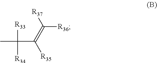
CC(C(=C([R37])[R36])[R35])([R33])[R34]
